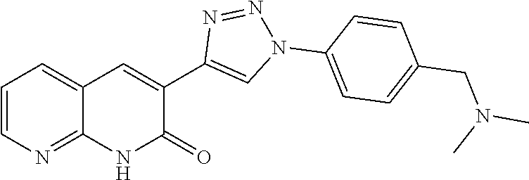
C12=NC=CC=C1C=C(C1=CN(C3=CC=C(CN(C)C)C=C3)N=N1)C(=O)N2
